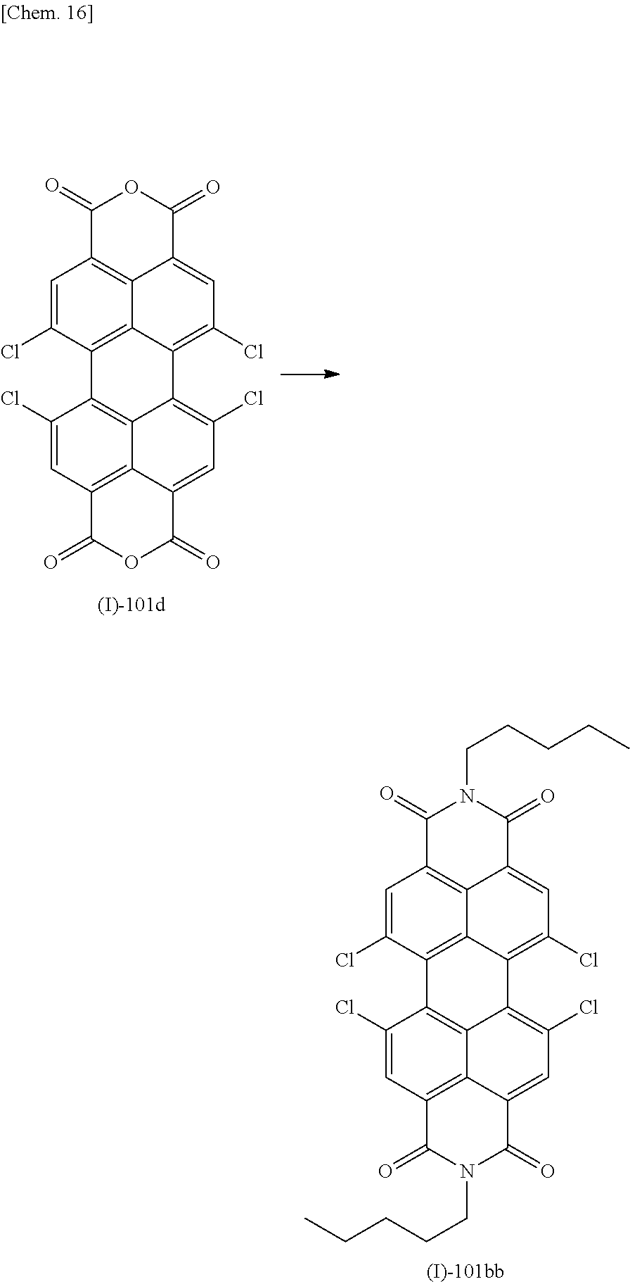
C1=C(Cl)C2=C3C4=C1C(=O)OC(=O)C4=CC(Cl)=C3C1=C(Cl)C=C3C4=C(C=C(Cl)C2=C14)C(=O)OC3=O.C1=C(Cl)C2=C3C4=C1C(=O)N(CCCCC)C(=O)C4=CC(Cl)=C3C1=C(Cl)C=C3C4=C(C=C(Cl)C2=C14)C(=O)N(CCCCC)C3=O
